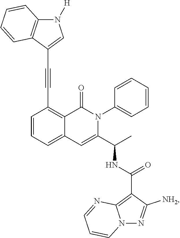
C(C1=C2C(=CC=C1)C=C(C(C)NC(C1=C3N(N=C1[NH2])C=CC=N3)=O)N(C1=CC=CC=C1)C2=O)#CC1=CN([H])C2=C1C=CC=C2
